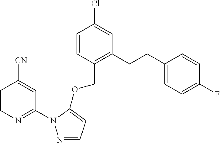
C1=CC(COC2=CC=NN2C2=NC=CC([CN])=C2)=C(CCC2=CC=C(F)C=C2)C=C1Cl
